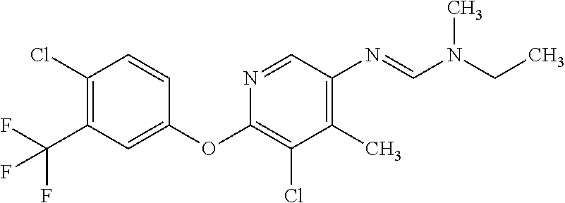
N1=CC(N=CN(C)CC)=C(C)C(Cl)=C1OC1=CC(C(F)(F)F)=C(Cl)C=C1
